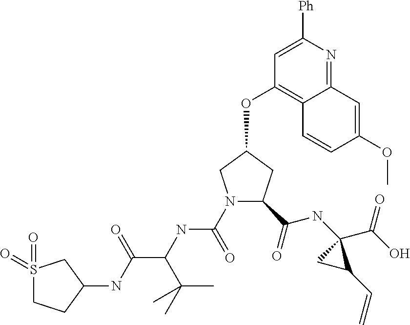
[Ph]C1=CC(OC2CN(C(=O)NC(C(NC3CS(=O)(=O)CC3)=O)C(C)(C)C)C(C(=O)NC3(C(O)=O)CC3C=C)C2)=C2C(=N1)C=C(OC)C=C2
